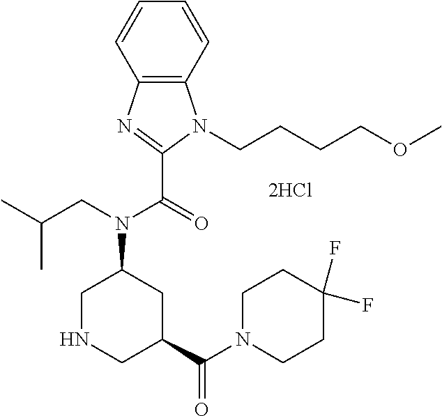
C1=CC2=C(C=C1)N(CCCCOC)C(C(=O)N(CC(C)C)C1CNCC(C(N3CCC(F)(F)CC3)=O)C1)=N2
